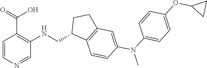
C1=CN=CC(NCC2C3=C(CC2)C=C(N(C)C2=CC=C(OC4CC4)C=C2)C=C3)=C1C(=O)O
